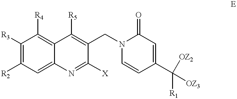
C1=C(C([R1])([OZ3])[OZ2])C=CN(CC2=C([R5])C3=C([R4])C([R3])=C([R2])C=C3N=C2[X])C1=O
